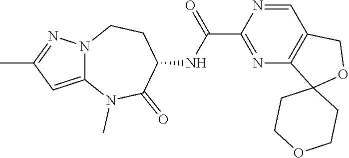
C12=CC(C)=NN1CCC(NC(C1=NC3=C(C=N1)COC31CCOCC1)=O)C(=O)N2C
